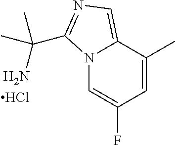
N12C=C(F)C=C(C)C1=CN=C2C(N)(C)C.Cl
